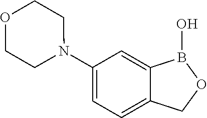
C1=C(N2CCOCC2)C=C2C(=C1)COB2O
